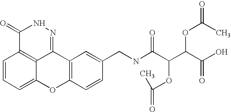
C1=CC=C2C3=C1C(=O)NN=C3C1=C(O2)C=CC(CNC(C(C(C(O)=O)OC(C)=O)OC(=O)C)=O)=C1
